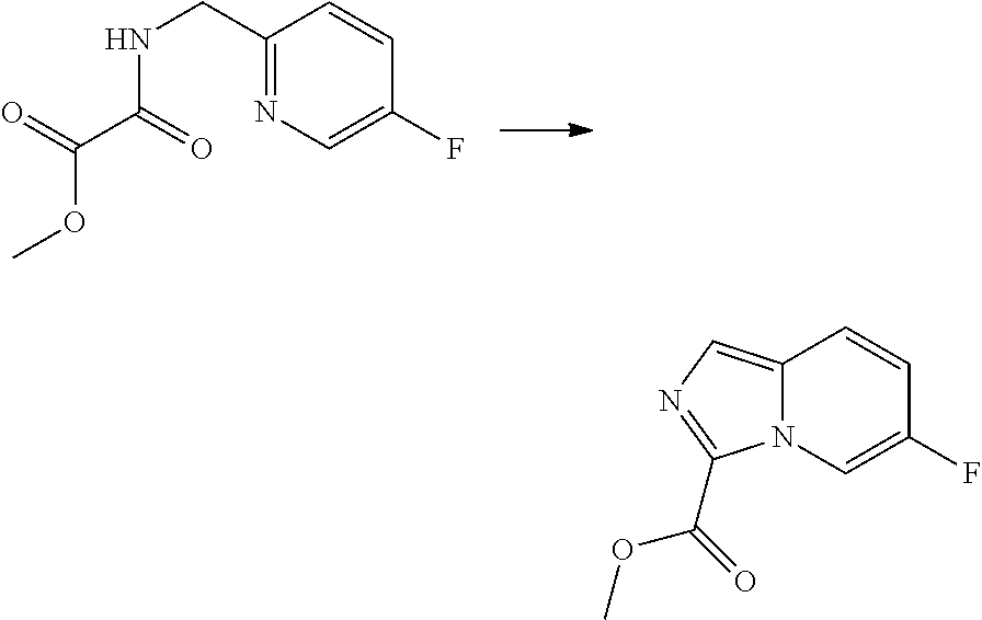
C1(CNC(C(=O)OC)=O)=NC=C(F)C=C1.C12=CN=C(C(=O)OC)N1C=C(F)C=C2
